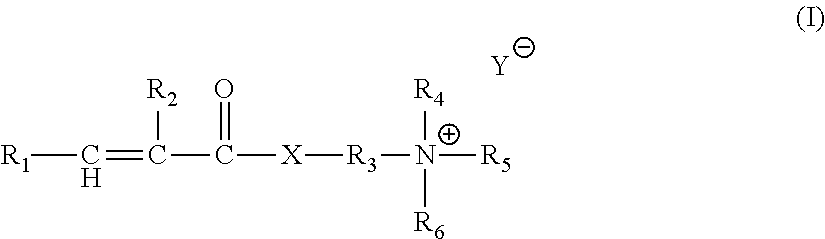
[R1]C=C(C([X][R3][N+]([R4])([R6])[R5])=O)[R2].[Y]
